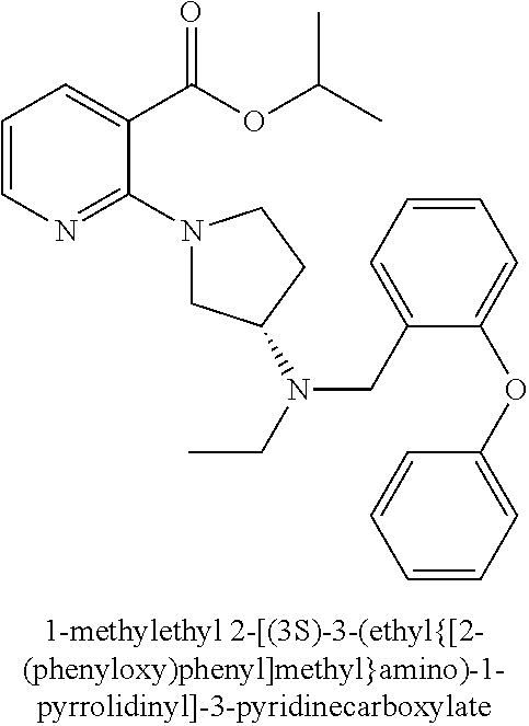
C1=CN=C(N2CC(N(CC)CC3=CC=CC=C3OC3=CC=CC=C3)CC2)C(C(OC(C)C)=O)=C1
